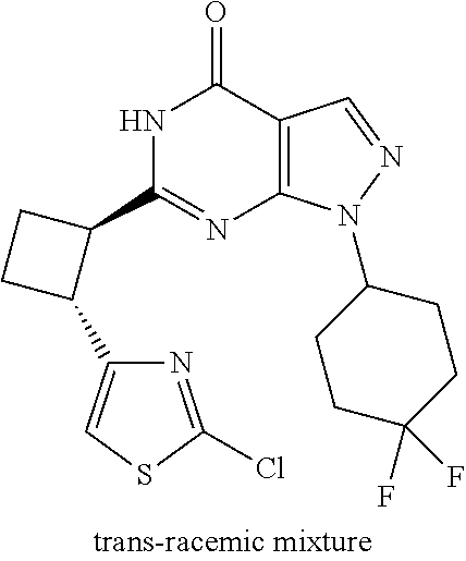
N1C(C2CCC2C2=CSC(Cl)=N2)=NC2=C(C1=O)C=NN2C1CCC(F)(F)CC1
